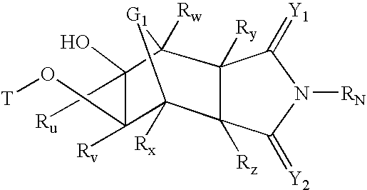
C12([Rx])[G1]C([Rw])(C(O)(C[Ru])C1([Rv])O[T])C1([Ry])C2([Rz])C(=[Y2])N([RN])C1=[Y1]
